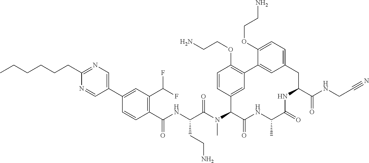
C1=CC(C(NC(C(N(C2C(=O)NC(C)C(=O)NC(C(NCC#N)=O)CC3=CC=C(OCCN)C(=C3)C3=C(OCCN)C=CC2=C3)C)=O)CCN)=O)=C(C(F)F)C=C1C1=CN=C(CCCCCC)N=C1
